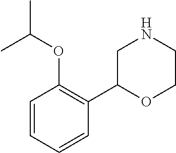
C1=CC=CC(C2OCCNC2)=C1OC(C)C
